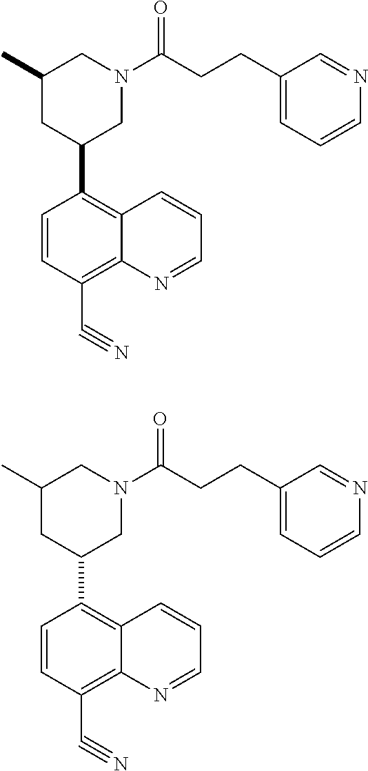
C1=CC(C#N)=C2C(=C1C1CN(C(CCC3=CC=CN=C3)=O)CC(C)C1)C=CC=N2.C1=CC(C#N)=C2C(=C1C1CN(C(CCC3=CC=CN=C3)=O)CC(C)C1)C=CC=N2
